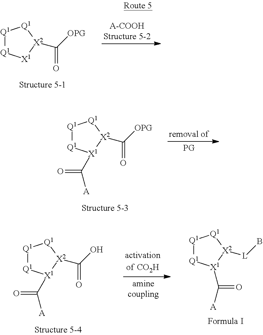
[Q1]1[Q1][X1][X2](C([OPG])=O)[Q1]1.[Q1]1[Q1][X1](C(=O)[A])[X2](C([OPG])=O)[Q1]1.[Q1]1[Q1][X1](C(=O)[A])[X2]([L]B)[Q1]1.[Q1]1[Q1][X1](C(=O)[A])[X2](C(O)=O)[Q1]1
